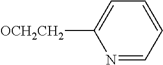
N1=CC=CC=C1[OCH2CH2]
